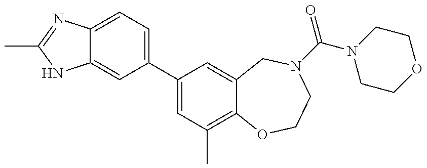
C12=CC(C3=CC(C)=C4C(=C3)CN(C(N3CCOCC3)=O)CCO4)=CC=C1N=C(C)N2
